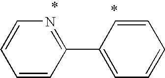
C1=CC(C2=CC=CC=C2)=NC=C1
